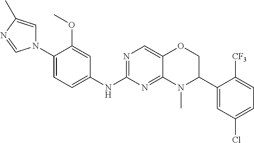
C1(N2C=C(C)N=C2)=CC=C(NC2=NC=C3C(=N2)N(C)C(C2=CC(Cl)=CC=C2[CF3])CO3)C=C1OC
